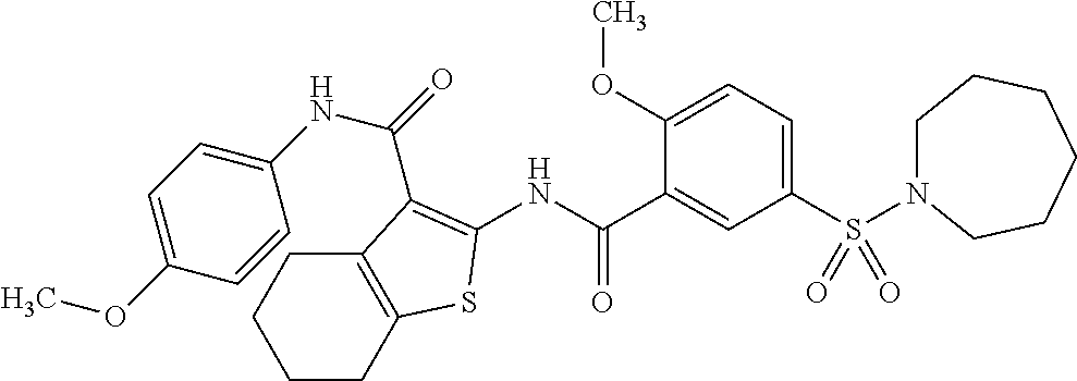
C1CC2=C(CC1)C(C(=O)NC1=CC=C(OC)C=C1)=C(NC(C1=CC(S(=O)(=O)N3CCCCCC3)=CC=C1OC)=O)S2
